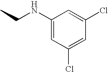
CCNC1=CC(Cl)=CC(Cl)=C1
